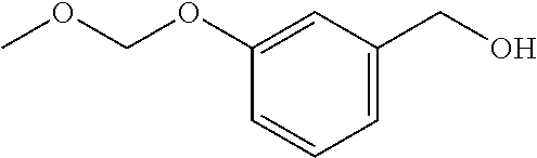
C1(OCOC)=CC(CO)=CC=C1
